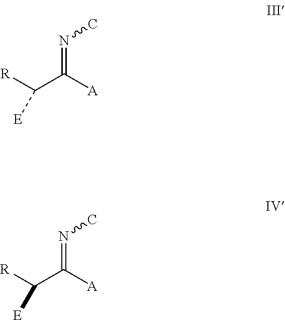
C([R])(C([A])=NC)[E].C([R])(C([A])=NC)[E]
